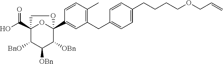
C1=C(CCCCOCC=C)C=CC(CC2=C(C)C=CC(C34OC(C(O)=O)(C([BnO])C([OBn])C3[OBn])CO4)=C2)=C1
